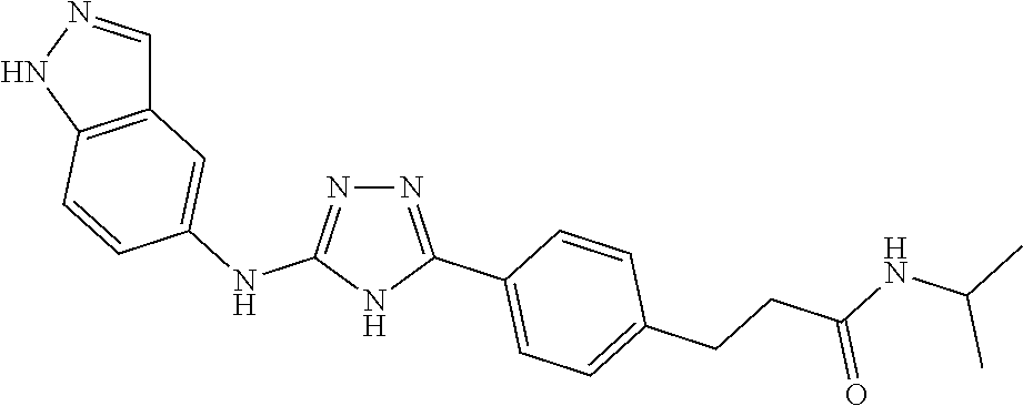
N1=C(C2=CC=C(CCC(=O)NC(C)C)C=C2)NC(NC2=CC3=C(NN=C3)C=C2)=N1
